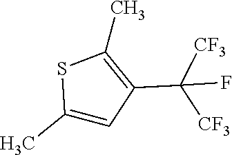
C1(C)=CC(C([CF3])([CF3])F)=C(C)S1
